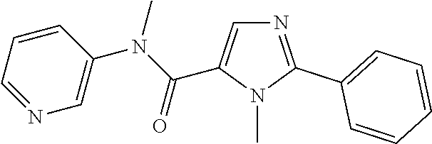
N1=C(C2=CC=CC=C2)N(C)C(C(N(C2=CN=CC=C2)C)=O)=C1
